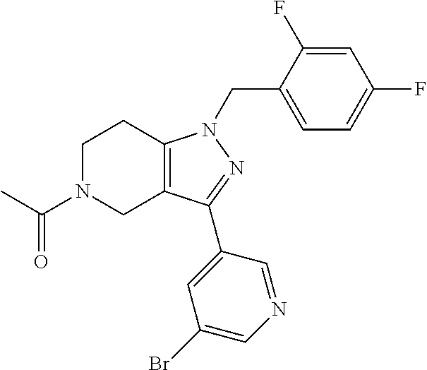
C1N(C(C)=O)CC2=C(C1)N(CC1=CC=C(F)C=C1F)N=C2C1=CC(Br)=CN=C1
